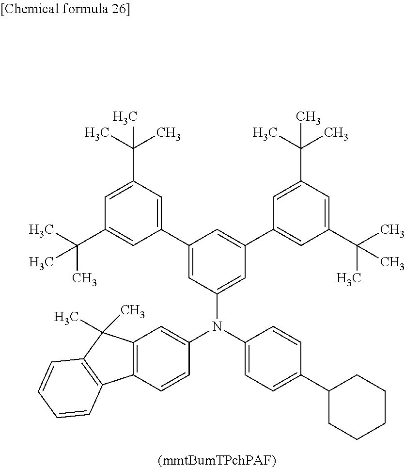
C1=CC(N(C2=CC=C(C3CCCCC3)C=C2)C2=CC(C3=CC(C(C)(C)C)=CC(C(C)(C)C)=C3)=CC(C3=CC(C(C)(C)C)=CC(C(C)(C)C)=C3)=C2)=CC2=C1C1=C(C2(C)C)C=CC=C1
